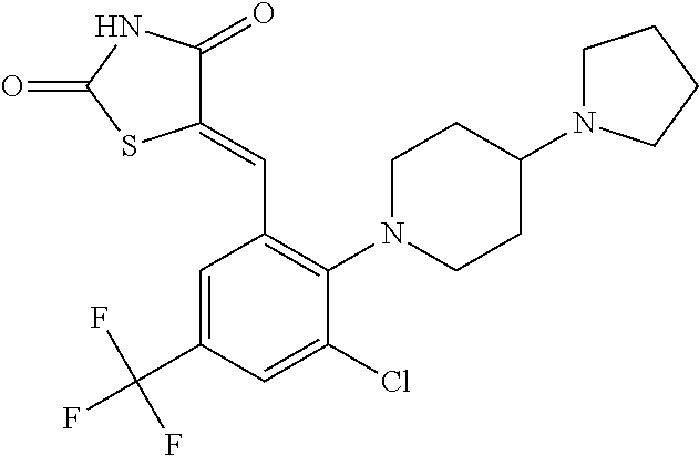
C1(=CC2=C(N3CCC(N4CCCC4)CC3)C(Cl)=CC(C(F)(F)F)=C2)C(=O)NC(=O)S1
